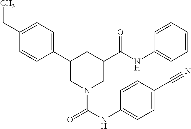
C1(CC)=CC=C(C2CN(C(NC3=CC=C(C#N)C=C3)=O)CC(C(NC3=CC=CC=C3)=O)C2)C=C1
